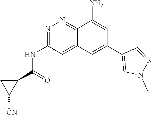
N1=C(NC(=O)C2CC2[CN])C=C2C(=N1)C(N)=CC(C1=CN(C)N=C1)=C2
